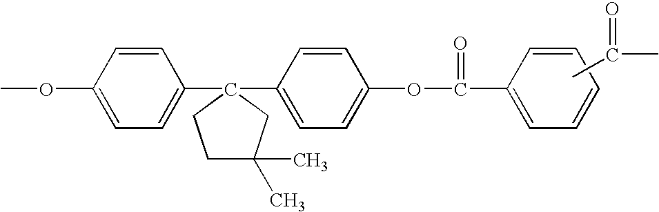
CC(=O)C.COC1=CC=C(C2(C3=CC=C(OC(=O)C4=CC=CC=C4)C=C3)CC(C)(C)CC2)C=C1
